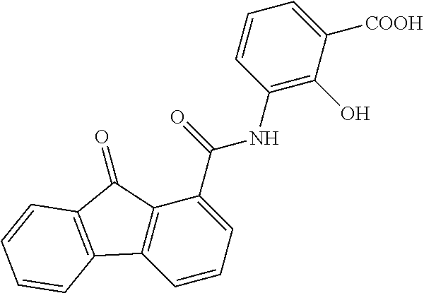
C1=CC=C(C(NC2=C(O)C([COOH])=CC=C2)=O)C2=C1C1=C(C2=O)C=CC=C1
